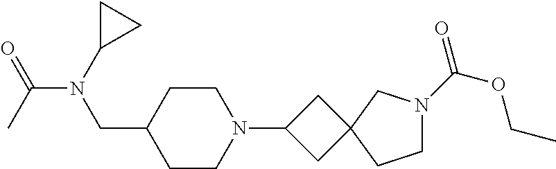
C1CC(CN(C(=O)C)C2CC2)CCN1C1CC2(C1)CN(C(=O)OCC)CC2
